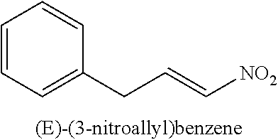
C1(CC=C[NO2])=CC=CC=C1
